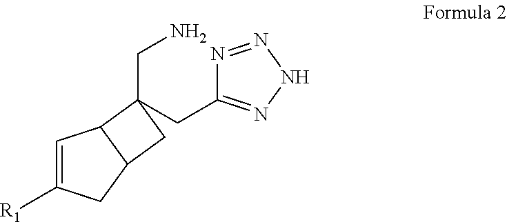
C1=C([R1])CC2C1C(CN)(CC1=NNN=N1)C2
